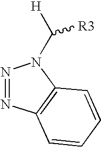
N1=NC2=C(N1C([H])[R3])C=CC=C2
